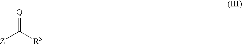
[Q]=C([R3])[Z]
